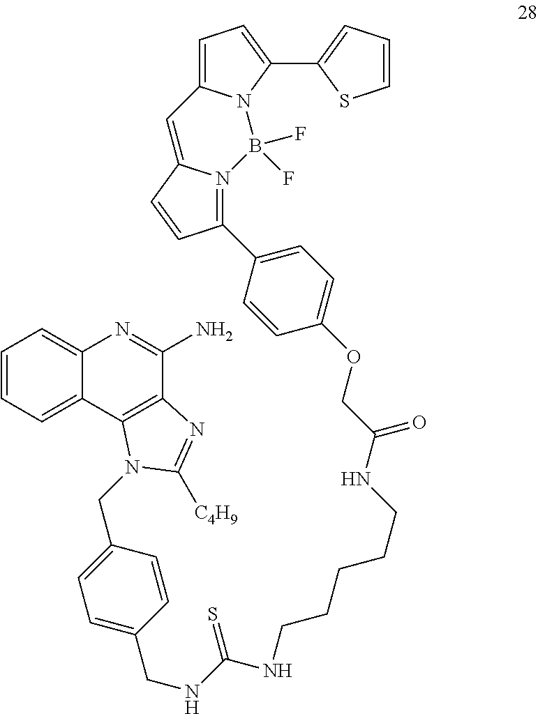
C1=CC=C2C(=C1)N=C(N)C1=C2N(CC2=CC=C(CNC(NCCCCCNC(COC3=CC=C(C4=N5C(=CC6=CC=C(C7=CC=CS7)N6B5(F)F)C=C4)C=C3)=O)=S)C=C2)C([C4H9])=N1
